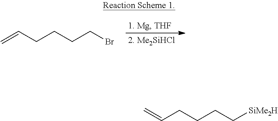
C=CCCCCBr.C=CCCCC[SiMe2H]
